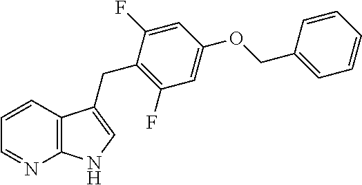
C1=CC2=C(N=C1)NC=C2CC1=C(F)C=C(OCC2=CC=CC=C2)C=C1F
